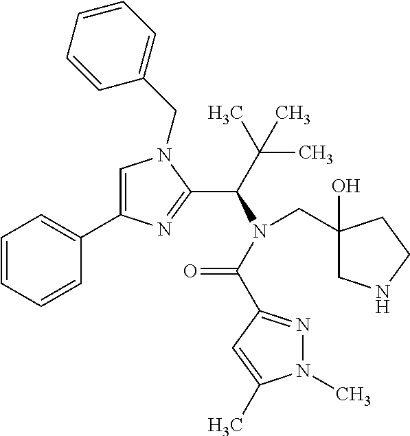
C1=C(C2=CC=CC=C2)N=C(C(C(C)(C)C)N(C(=O)C2=NN(C)C(C)=C2)CC2(O)CNCC2)N1CC1=CC=CC=C1
